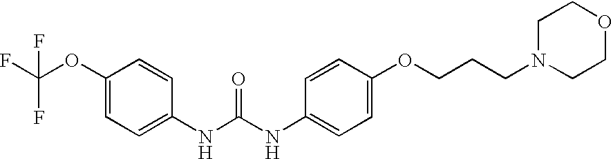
C1(OC(F)(F)F)=CC=C(NC(NC2=CC=C(OCCCN3CCOCC3)C=C2)=O)C=C1
